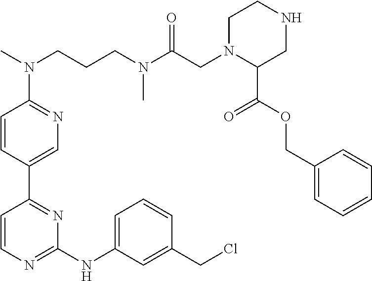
C1=CN=C(NC2=CC=CC(CCl)=C2)N=C1C1=CN=C(N(C)CCCN(C(CN2C(C(OCC3=CC=CC=C3)=O)CNCC2)=O)C)C=C1
